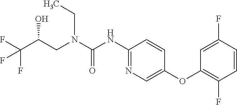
C1(NC(N(CC(C(F)(F)F)O)CC)=O)=NC=C(OC2=C(F)C=CC(F)=C2)C=C1
